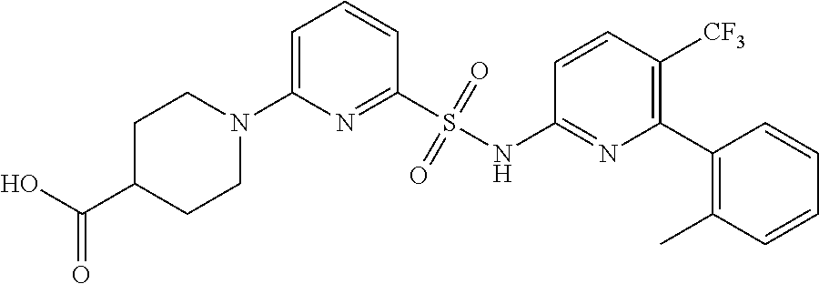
C1=C(N2CCC(C(O)=O)CC2)N=C(S(NC2=NC(C3=C(C)C=CC=C3)=C([CF3])C=C2)(=O)=O)C=C1
